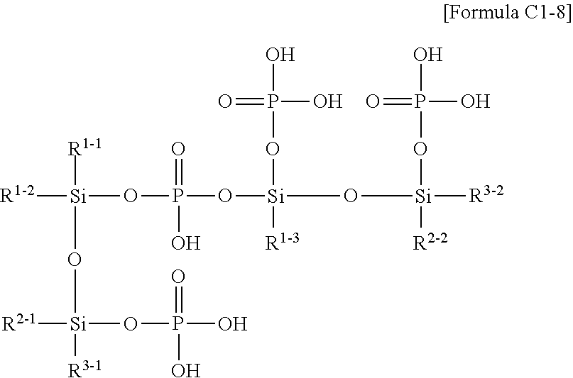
[R2-1][Si](O[Si]([R1-2])([R1-1])OP(=O)(O)O[Si]([R1-3])(O[Si]([R2-2])([R3-2])OP(O)(=O)O)OP(O)(O)=O)([R3-1])OP(=O)(O)O
